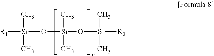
[Si]([R1])(C)(C)O[Si](O[Si]([R2])(C)C)(C)C
